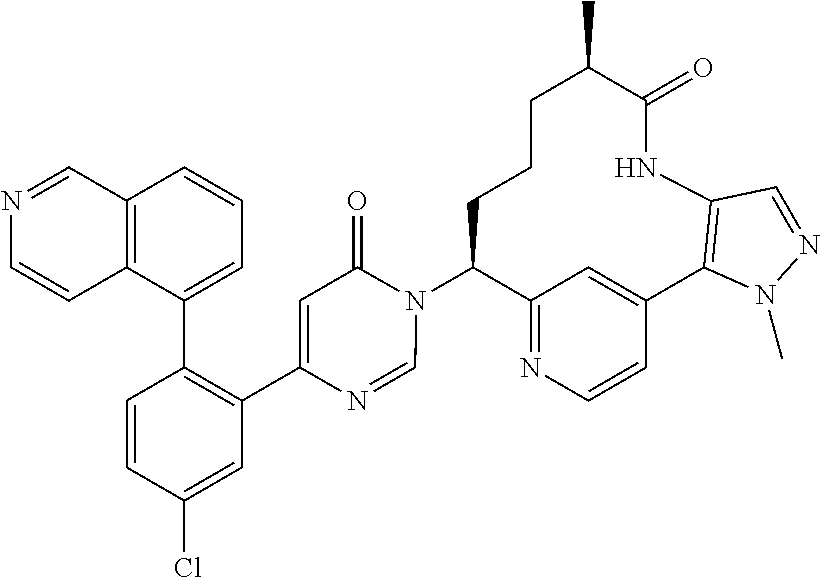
C12=NC=CC(=C1)C1=C(NC(=O)C(C)CCCC2N2C(=O)C=C(C3=C(C4=CC=CC5=C4C=CN=C5)C=CC(Cl)=C3)N=C2)C=NN1C
